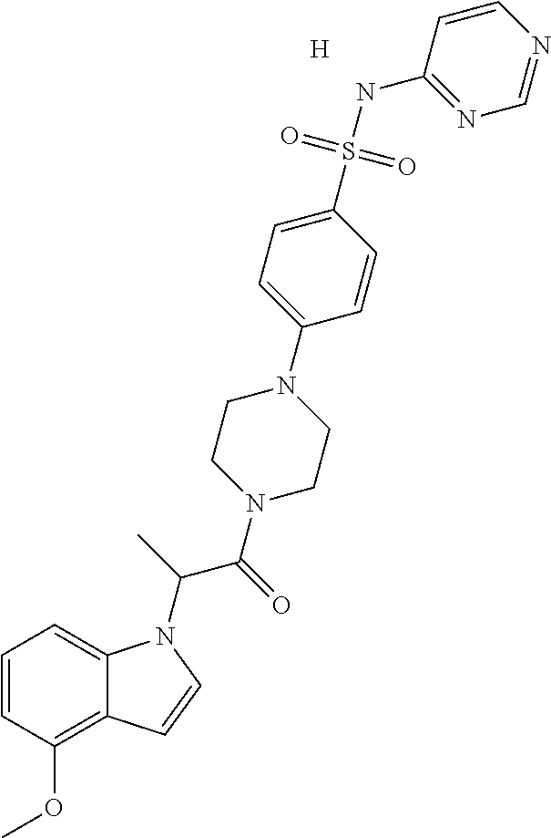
[H].C1=CC(OC)=C2C(=C1)N(C(C)C(=O)N1CCN(C3=CC=C(S(NC4=NC=NC=C4)(=O)=O)C=C3)CC1)C=C2
